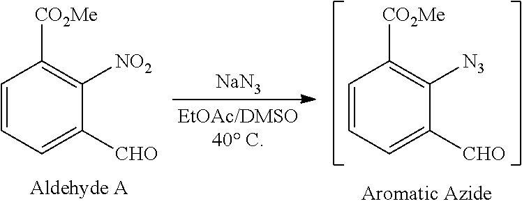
C1=CC=C([CHO])C([NO2])=C1[CO2Me].[NaN3].C1=CC=C([CHO])C([N3])=C1[CO2Me]
